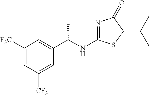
C1([F3C])=CC([CF3])=CC(C(NC2=NC(=O)C(C(C)C)S2)C)=C1
